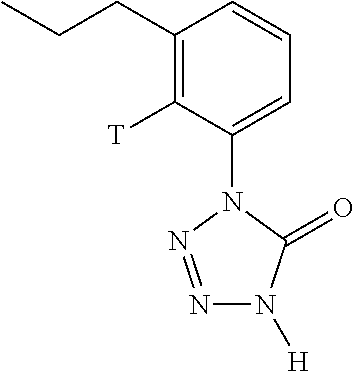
C1(CCC)=C([T])C(N2C(=O)N([H])N=N2)=CC=C1
